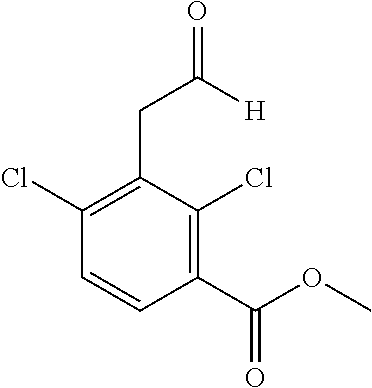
C1(C(OC)=O)=C(Cl)C(CC(=O)[H])=C(Cl)C=C1
